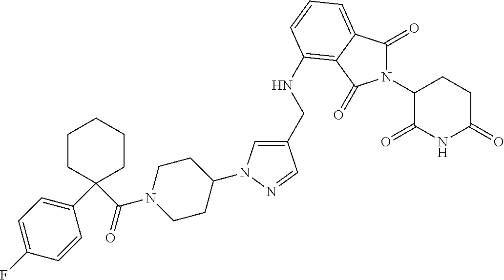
C1(CNC2=C3C(=CC=C2)C(=O)N(C2C(=O)NC(=O)CC2)C3=O)=CN(C2CCN(C(=O)C3(C4=CC=C(F)C=C4)CCCCC3)CC2)N=C1
